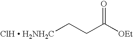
[ClH  H2NH2C]CCC([OEt])=O
